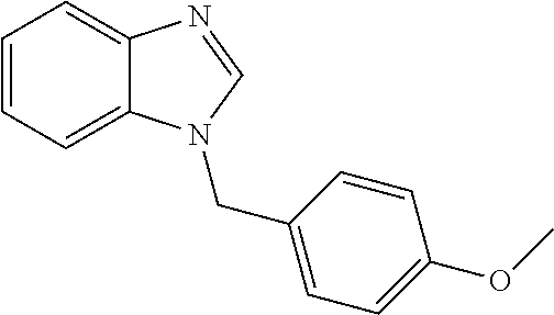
C1=CC=C2C(=C1)N=CN2CC1=CC=C(OC)C=C1
